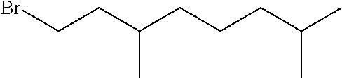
C(CC(CCCC(C)C)C)Br
